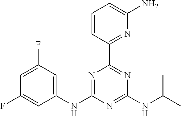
C1(NC2=NC(C3=NC(N)=CC=C3)=NC(NC(C)C)=N2)=CC(F)=CC(F)=C1
